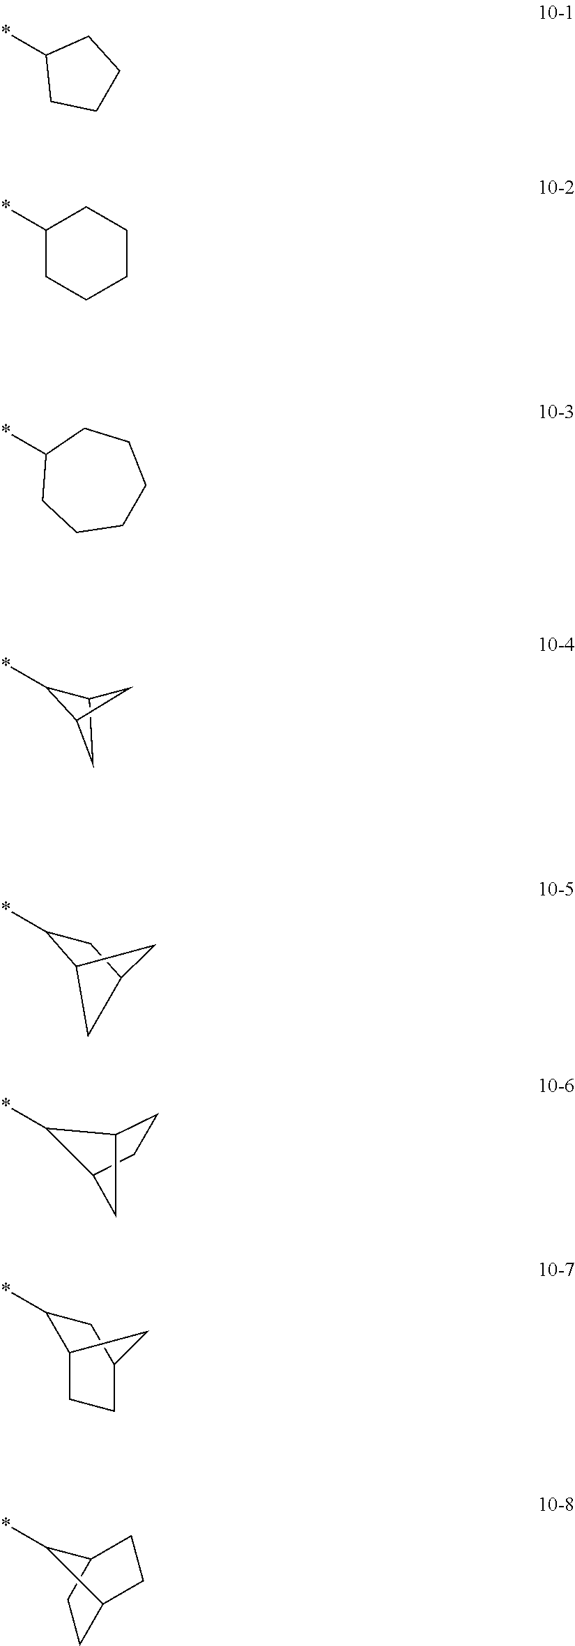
*C1C2CC1C2.*C1CCCC1.*C1CCCCC1.*C1CCCCCC1.C12CC(CC1*)C2.C12CCC(C1)C2*.*C1C2CCC(C1)C2.C1C2CCC(C1)C2*
